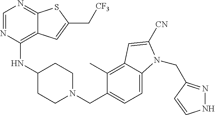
C1=NC(NC2CCN(CC3=CC=C4C(=C3C)C=C([CN])N4CC3=NNC=C3)CC2)=C2C(=N1)SC(C[CF3])=C2
